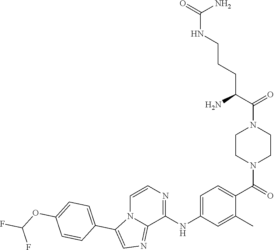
C1CN(C(=O)C2=CC=C(NC3=NC=CN4C3=NC=C4C3=CC=C(OC(F)F)C=C3)C=C2C)CCN1C(C(N)CCCNC(=O)N)=O
